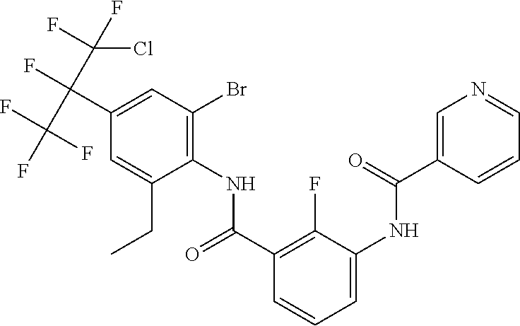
C1(C(F)(C(F)(F)F)C(F)(F)Cl)=CC(Br)=C(NC(=O)C2=C(F)C(NC(=O)C3=CN=CC=C3)=CC=C2)C(CC)=C1
